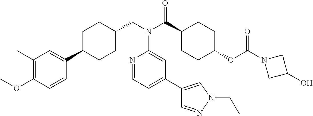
C1(C)=C(OC)C=CC(C2CCC(CN(C3=CC(C4=CN(CC)N=C4)=CC=N3)C(=O)C3CCC(OC(=O)N4CC(O)C4)CC3)CC2)=C1
